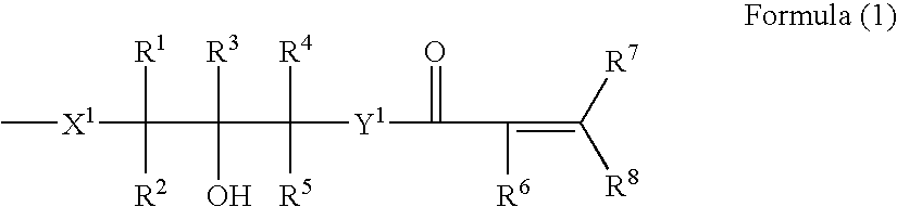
C[X1]C([R1])([R2])C([R3])(O)C([R4])([R5])[Y1]C(=O)C([R6])=C([R7])[R8]
